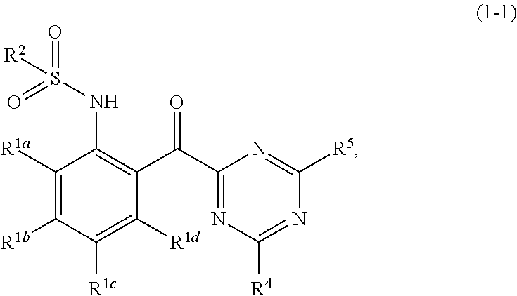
C1([R1a])=C([R1b])C([R1c])=C([R1d])C(C(C2=NC([R4])=NC([R5])=N2)=O)=C1NS([R2])(=O)=O
